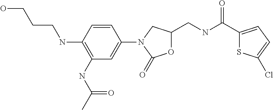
C1(C(NCC2OC(=O)N(C3=CC(NC(C)=O)=C(NCCCO)C=C3)C2)=O)=CC=C(Cl)S1
